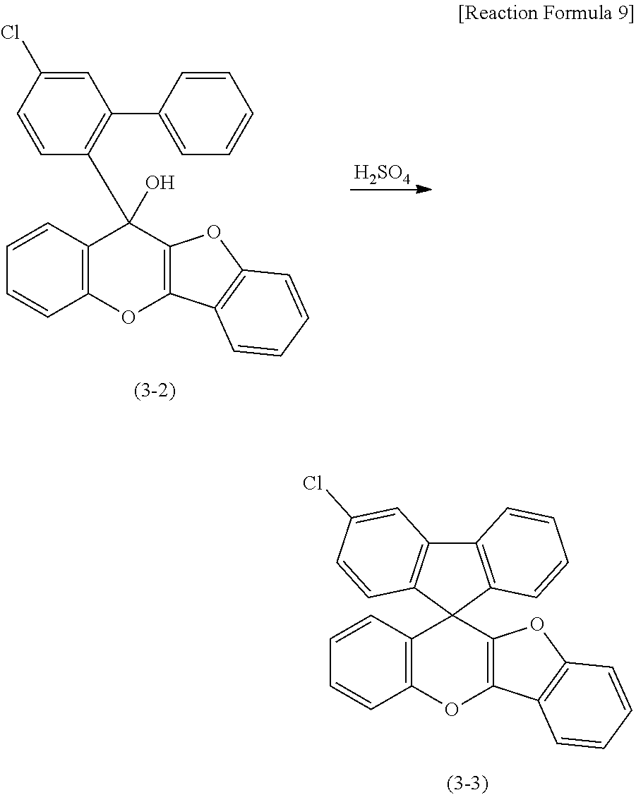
C1=C(Cl)C=CC(C2(O)C3=C(C=CC=C3)OC3=C2OC2=C3C=CC=C2)=C1C1=CC=CC=C1.[H2SO4].C12=C(C=CC=C1)C1(C3=C(O2)C2=C(O3)C=CC=C2)C2=C(C3=C1C=CC=C3)C=C(Cl)C=C2
